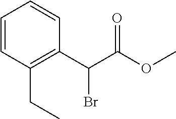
C1=CC(CC)=C(C(Br)C(=O)OC)C=C1
